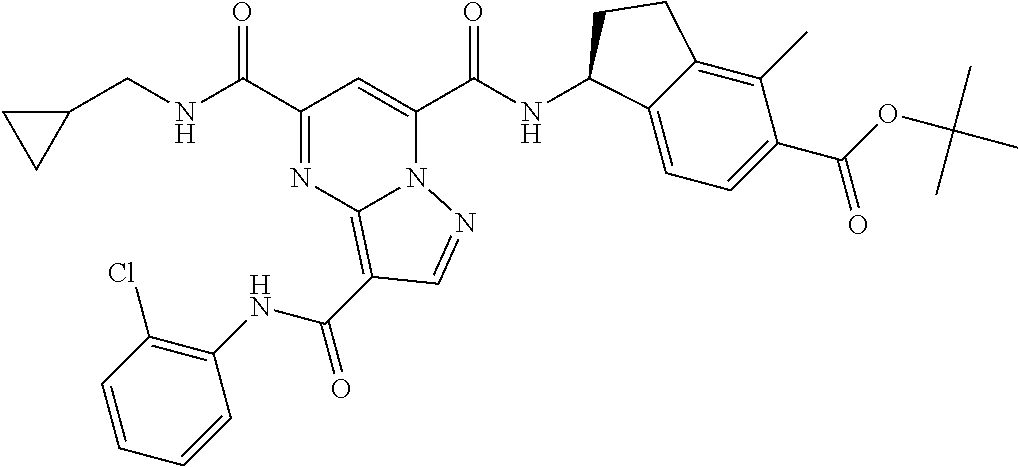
C(NC(C1=NC2=C(C(NC3=C(Cl)C=CC=C3)=O)C=NN2C(C(NC2C3=CC=C(C(=O)OC(C)(C)C)C(C)=C3CC2)=O)=C1)=O)C1CC1
